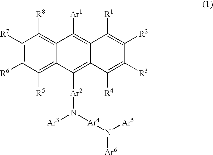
C1([R7])=C([R6])C([R5])=C2C(=C1[R8])C([Ar1])=C1C(=C2[Ar2]N([Ar3])[Ar4]N([Ar5])[Ar6])C([R4])=C([R3])C([R2])=C1[R1]
